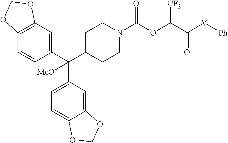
C12=C(C=C(C(C3CCN(C(OC(C([V][Ph])=O)[CF3])=O)CC3)(C3=CC=C4C(=C3)OCO4)[MeO])C=C1)OCO2
